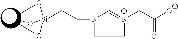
C1=[N+](CC([O-])=O)CCN1CC[Si](OC)(OC)OC
